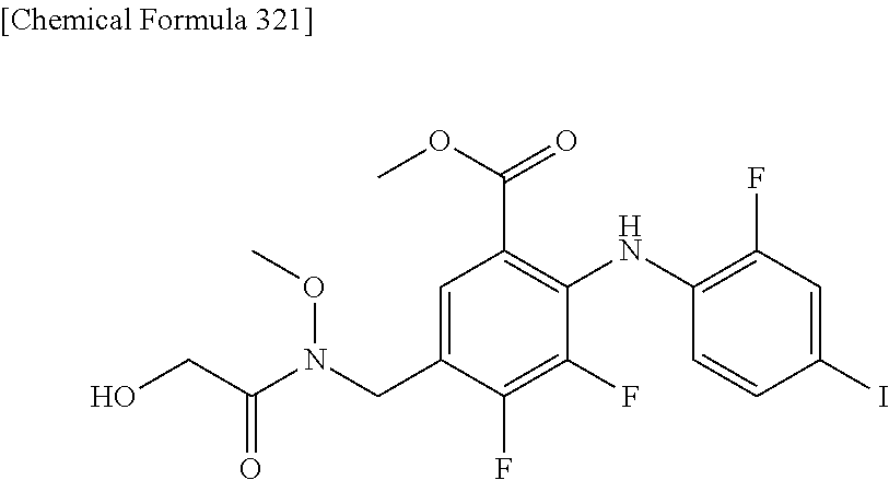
CON(CC1=CC(C(OC)=O)=C(NC2=C(F)C=C(I)C=C2)C(F)=C1F)C(=O)CO
